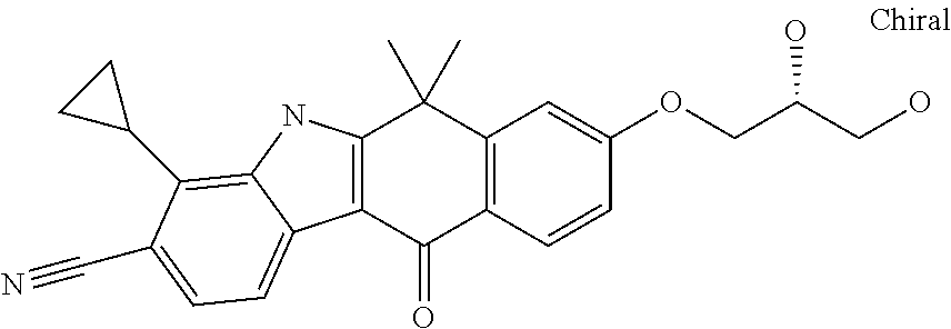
C12=C(C=CC(OCC(CO)O)=C1)C(=O)C1=C(C2(C)C)NC2=C(C3CC3)C(C#N)=CC=C12
